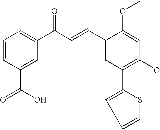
C1=CC(C(=O)O)=CC(C(=O)C=CC2=CC(C3=CC=CS3)=C(OC)C=C2OC)=C1
